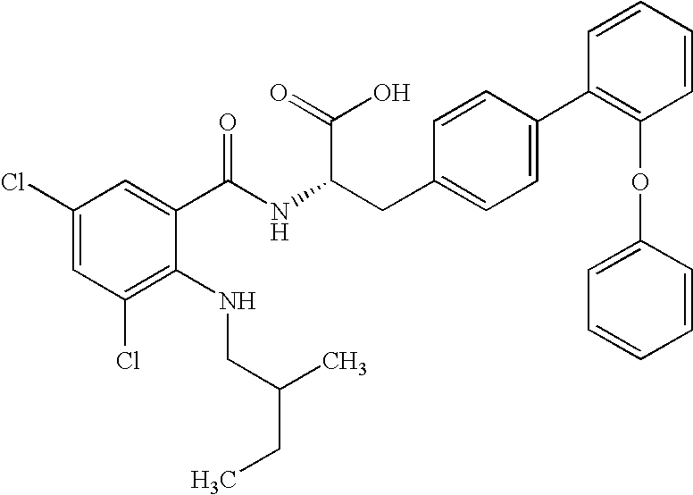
C1(Cl)=CC(Cl)=C(NCC(C)CC)C(C(NC(CC2=CC=C(C3=C(OC4=CC=CC=C4)C=CC=C3)C=C2)C(=O)O)=O)=C1
